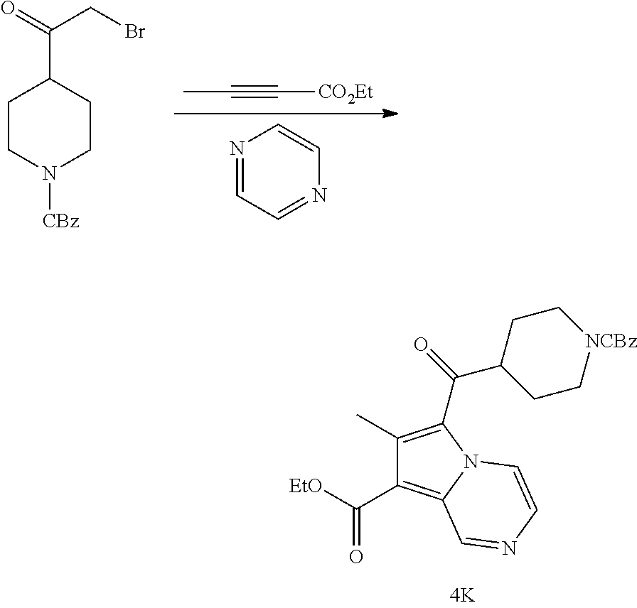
C(C1=C(C)C(C([EtO])=O)=C2N1C=CN=C2)(=O)C1CC[NCBz]CC1.N1=CC=NC=C1.C(#C[CO2Et])C.C1CN([CBz])CCC1C(=O)CBr
